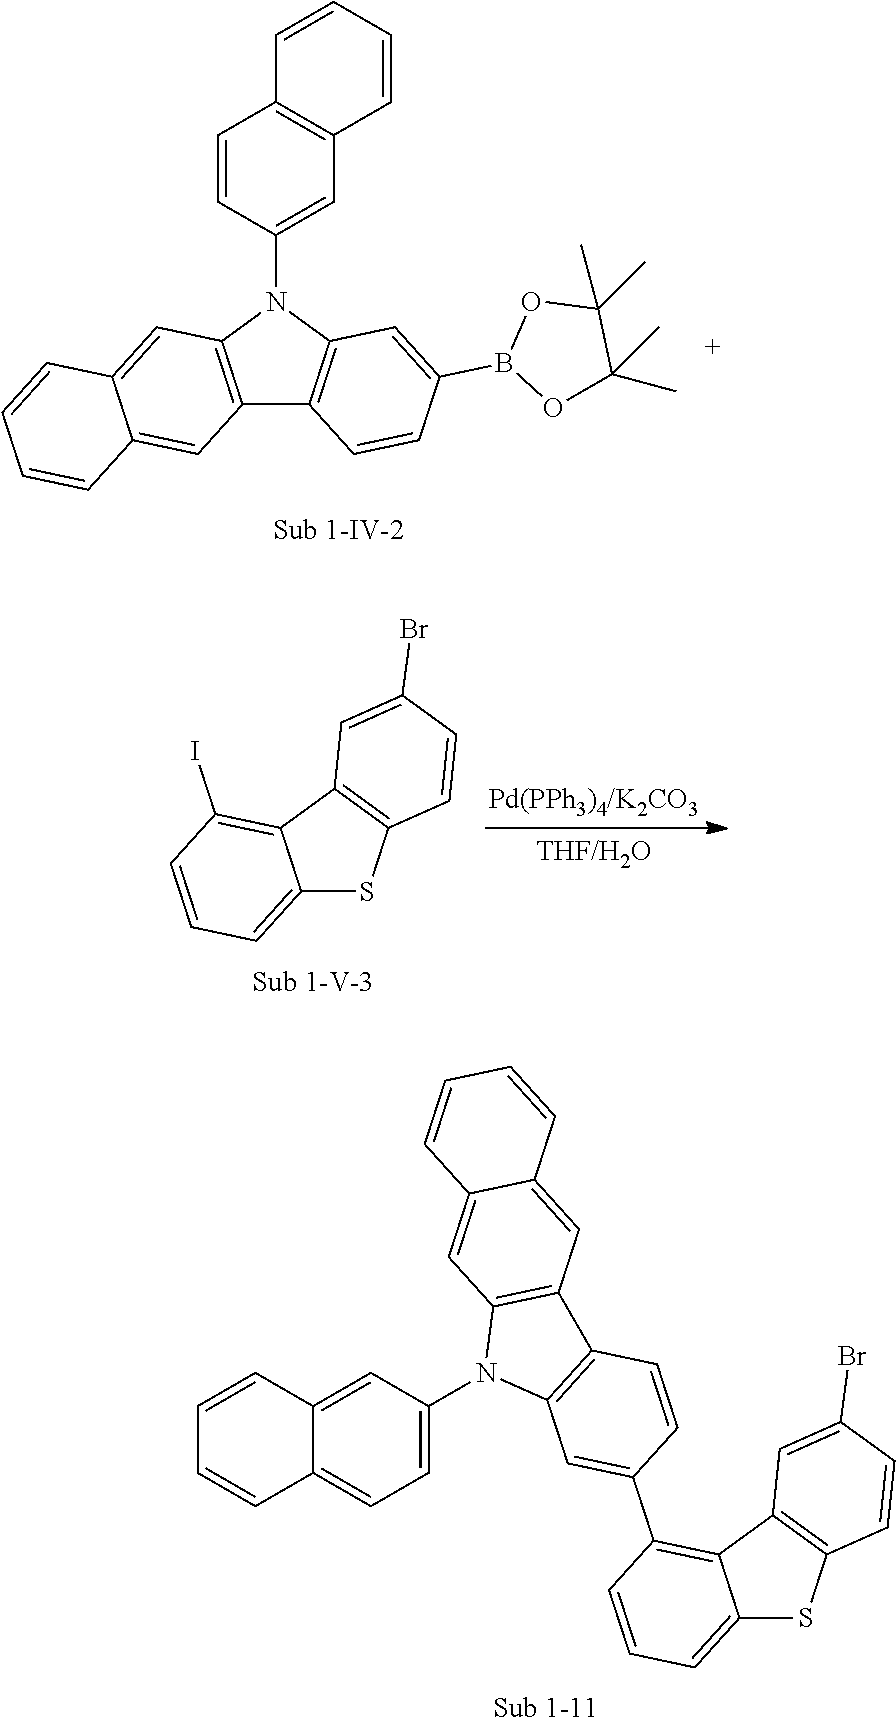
C1=CC2=CC(N3C4=C(C5=C3C=C3C(=C5)C=CC=C3)C=CC(C3=C5C(=CC=C3)SC3=C5C=C(Br)C=C3)=C4)=CC=C2C=C1.C12=C(N(C3=CC4=C(C=C3)C=CC=C4)C3=C1C=CC(B1OC(C)(C)C(C)(C)O1)=C3)C=C1C(=C2)C=CC=C1.C12=CC=CC(I)=C1C1=C(S2)C=CC(Br)=C1
